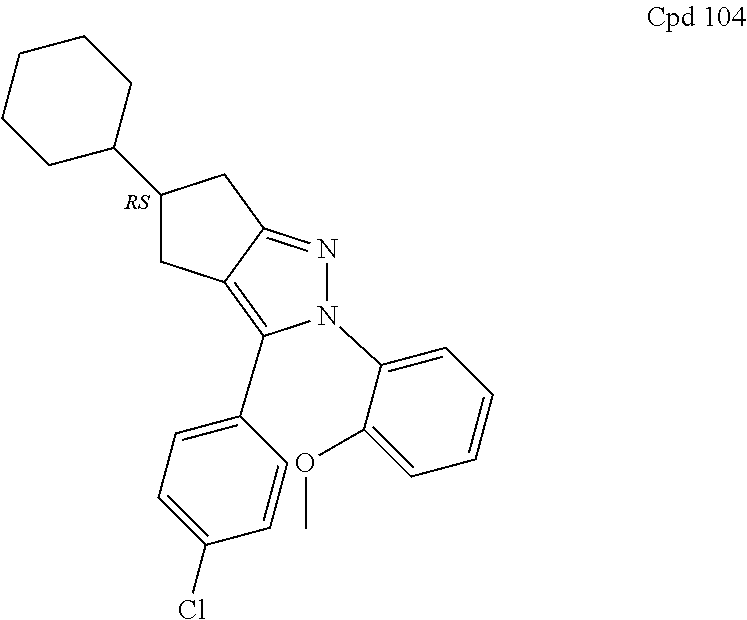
C1C2=C(C3=CC=C(Cl)C=C3)N(C3=CC=CC=C3OC)N=C2CC1C1CCCCC1
